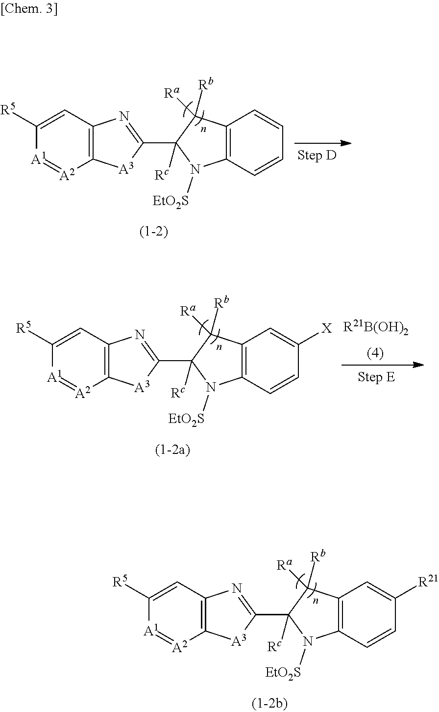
C12=C(C=CC([R21])=C1)N([EtO2S])C([Rc])(C1=NC3=C([A2]=[A1]C([R5])=C3)[A3]1)C2([Ra])[Rb].C12=C(C=CC=C1)N([EtO2S])C([Rc])(C1=NC3=C([A2]=[A1]C([R5])=C3)[A3]1)C2([Ra])[Rb].C12=C(C=CC([X])=C1)N([EtO2S])C([Rc])(C1=NC3=C([A2]=[A1]C([R5])=C3)[A3]1)C2([Ra])[Rb].[R21B(OH)2]
